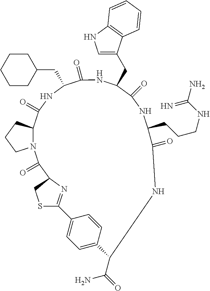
C1CCN2C(=O)C3N=C(SC3)C3=CC=C(C=C3)C(C(=O)N)NC(=O)C(CCCNC(N)=N)NC(=O)C(CC3=CNC4=C3C=CC=C4)NC(=O)C(CC3CCCCC3)NC(=O)C12
